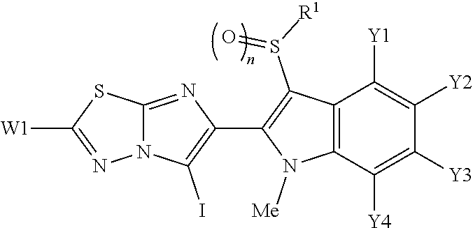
N12C(=NC(C3=C(S([R1])=O)C4=C(N3[Me])C([Y4])=C([Y3])C([Y2])=C4[Y1])=C1I)SC([W1])=N2
